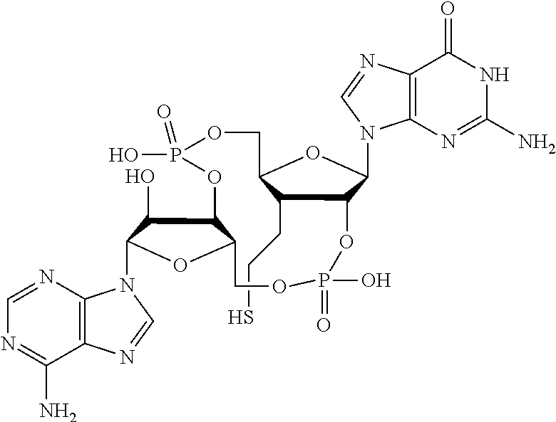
C12=C(N=CN=C1N)N(C1C(O)C3C(O1)COP(O)(=O)OC1C(CCS)C(COP(O)(=O)O3)OC1N1C3=C(N=C1)C(=O)NC(N)=N3)C=N2
